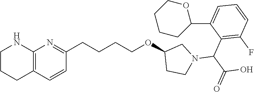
C1=C(C2OCCCC2)C(C(N2CC(OCCCCC3=NC4=C(C=C3)CCCN4)CC2)C(=O)O)=C(F)C=C1
